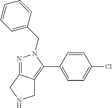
C1=CC=C(CN2N=C3C(=C2C2=CC=C(Cl)C=C2)CNC3)C=C1
